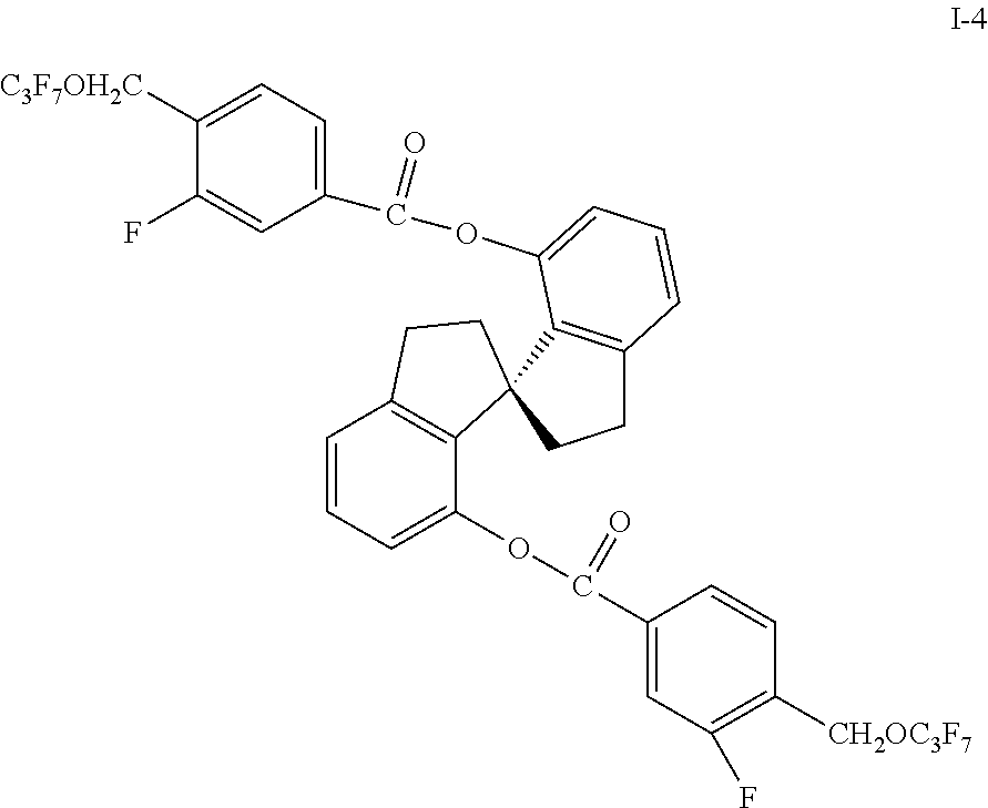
C1=CC=C(OC(C2=CC(F)=C([CH2OC3F7])C=C2)=O)C2=C1CCC21C2=C(CC1)C=CC=C2OC(C1=CC=C([C3F7OH2C])C(F)=C1)=O
